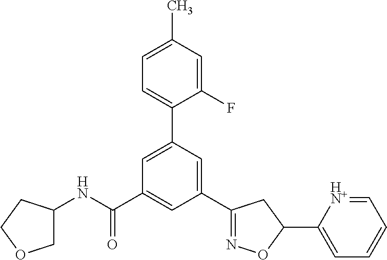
C1(NC(C2=CC(C3=NOC(C4=CC=CC=[HN+]4)C3)=CC(C3=CC=C(C)C=C3F)=C2)=O)COCC1
